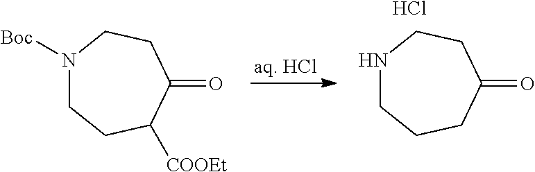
N1CCCC(=O)CC1.Cl.N1([Boc])CCC([COOEt])C(=O)CC1
